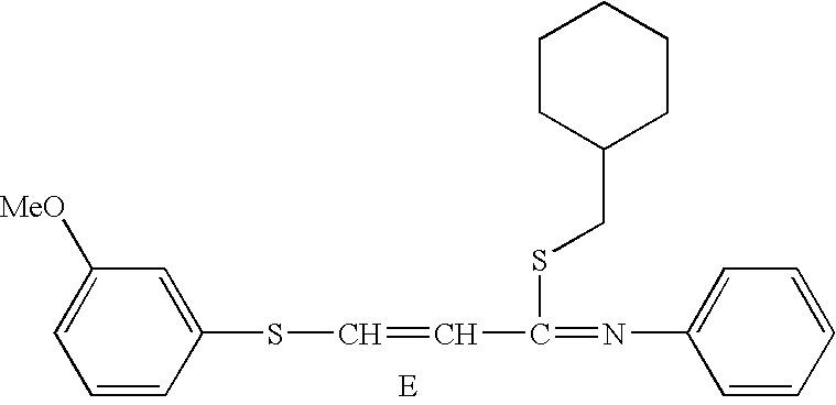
C1=CC(SC=CC(=NC2=CC=CC=C2)SCC2CCCCC2)=CC([MeO])=C1
